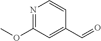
N1=C(OC)C=C(C=O)C=C1
